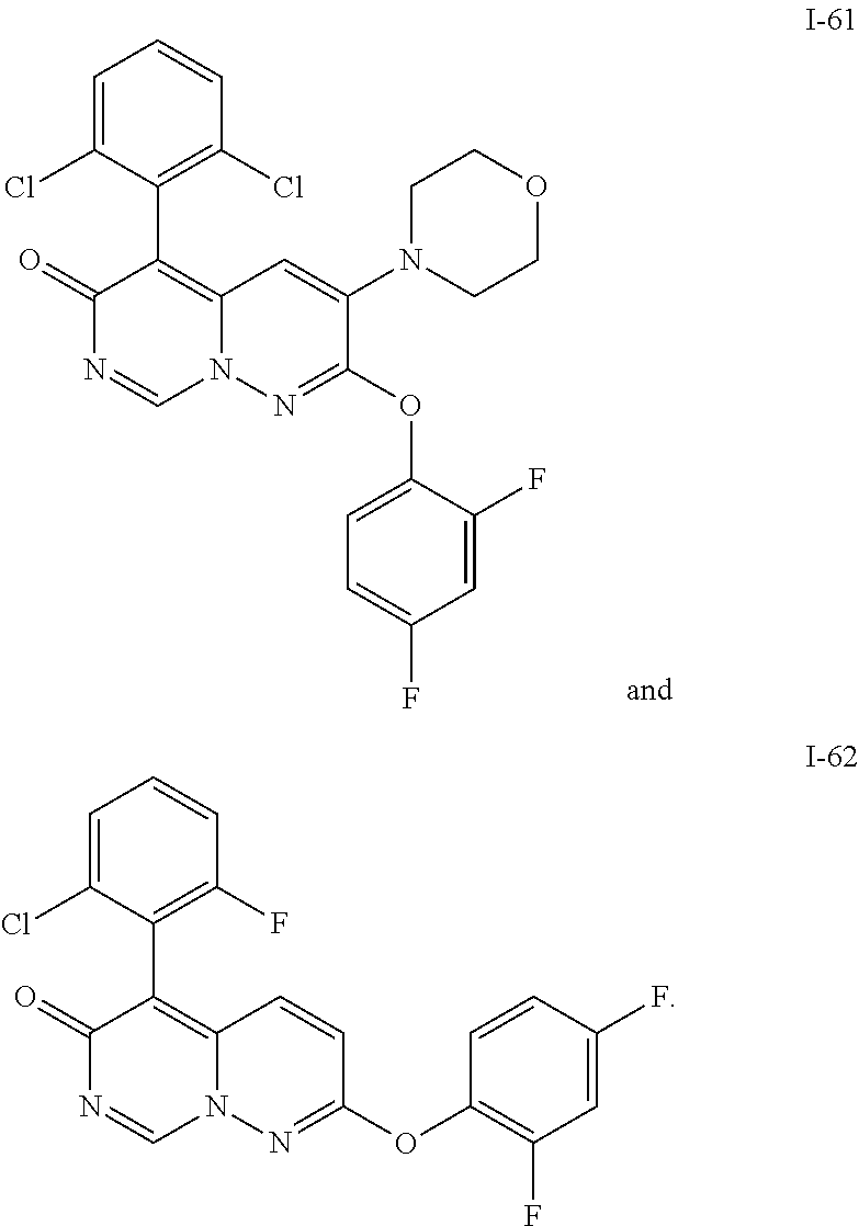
O1CCN(C2=CC3=C(C4=C(Cl)C=CC=C4Cl)C(=O)N=CN3N=C2OC2=CC=C(F)C=C2F)CC1.C1(Cl)=CC=CC(F)=C1C1=C2C=CC(OC3=C(F)C=C(F)C=C3)=NN2C=NC1=O
